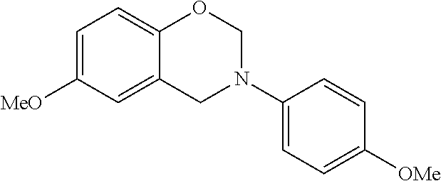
C1=C([MeO])C=C2C(=C1)OCN(C1=CC=C([OMe])C=C1)C2
